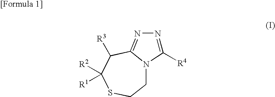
C1N2C(=NN=C2[R4])C([R3])C([R2])([R1])SC1
